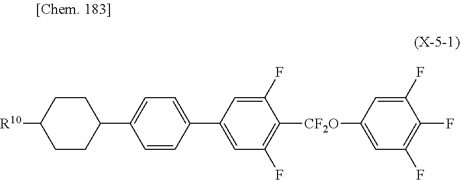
C1=CC(C2=CC(F)=C([CF2O]C3=CC(F)=C(F)C(F)=C3)C(F)=C2)=CC=C1C1CCC([R10])CC1
